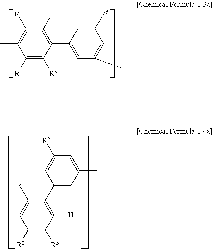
C1([R2])=C([R3])C(C2=CC(C)=CC([R5])=C2)=C([H])C([R1])=C1C.C1([R2])=C([R3])C([H])=C(C2=CC(C)=CC([R5])=C2)C([R1])=C1C
